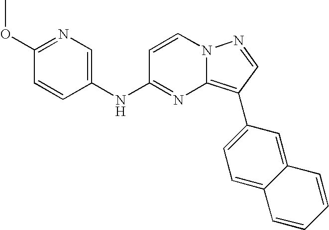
C1(OC)=NC=C(NC2=NC3=C(C4=CC=C5C(=C4)C=CC=C5)C=NN3C=C2)C=C1
